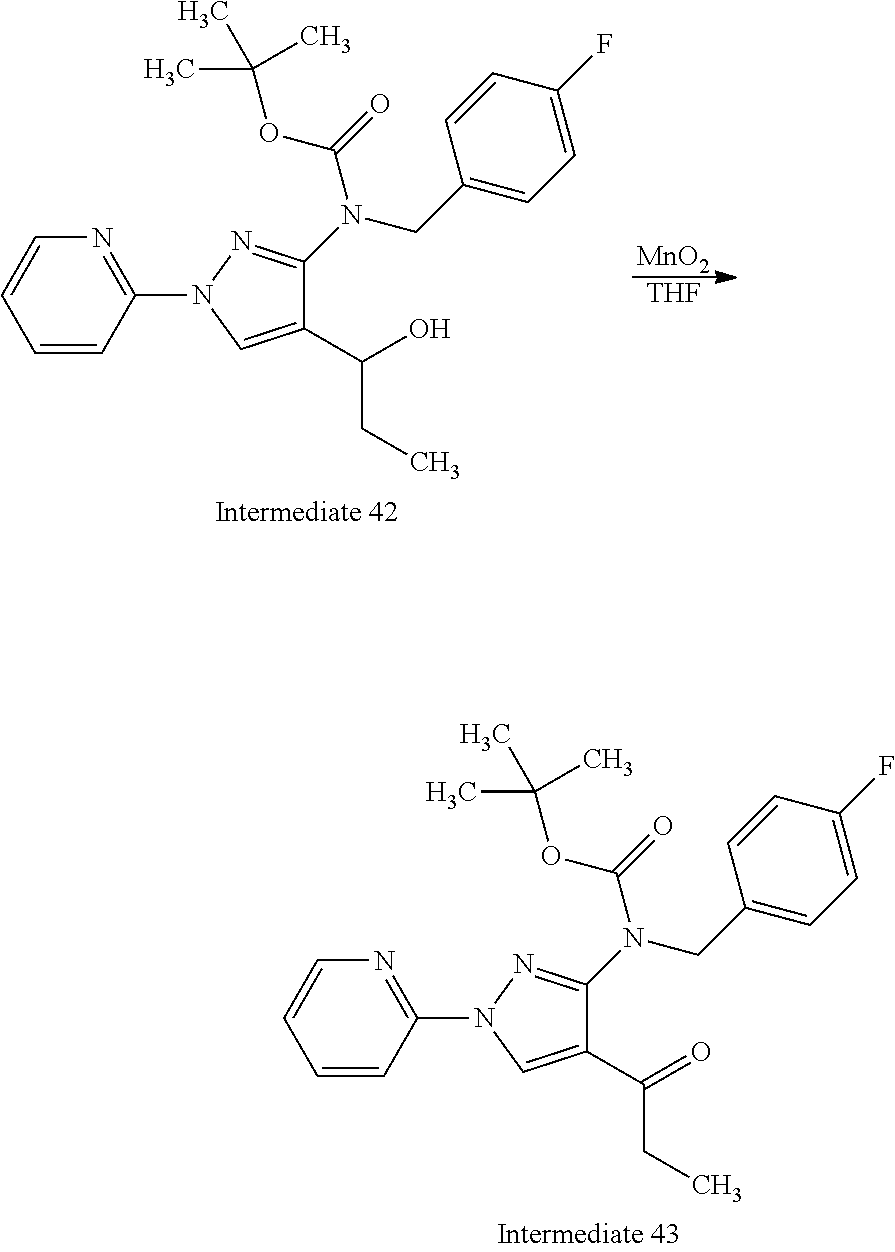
C1=CC(N2C=C(C(=O)CC)C(N(CC3=CC=C(F)C=C3)C(=O)OC(C)(C)C)=N2)=NC=C1.[MnO2].[THF].C1=CC(N2C=C(C(O)CC)C(N(CC3=CC=C(F)C=C3)C(=O)OC(C)(C)C)=N2)=NC=C1
